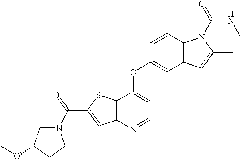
C12=C(C(OC3=CC4=C(C=C3)N(C(=O)NC)C(C)=C4)=CC=N1)SC(C(=O)N1CC(OC)CC1)=C2
